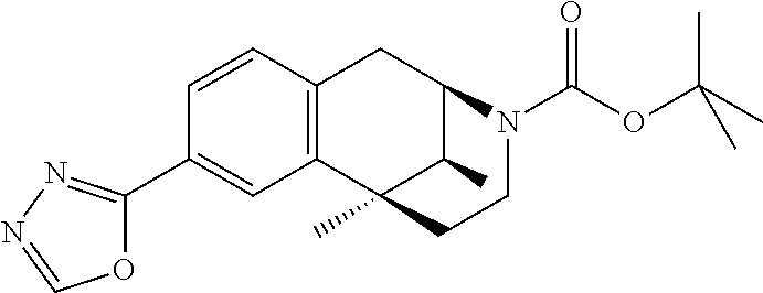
C12=C(C3(C)C(C)C(C1)N(C(OC(C)(C)C)=O)CC3)C=C(C1=NN=CO1)C=C2
